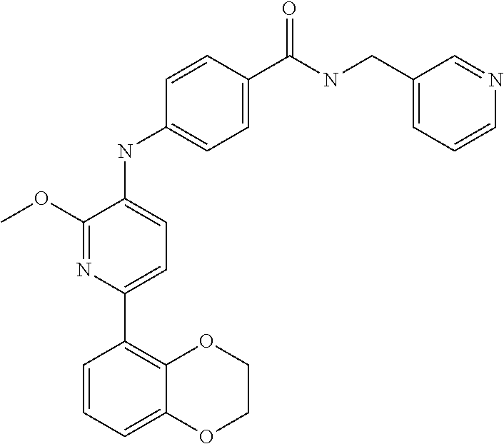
C1=C(C(NCC2=CC=CN=C2)=O)C=CC(NC2=CC=C(C3=C4C(=CC=C3)OCCO4)N=C2OC)=C1
